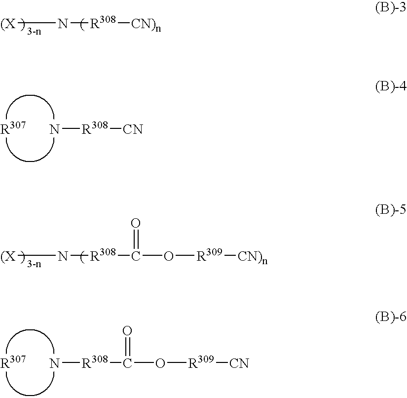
[(X]N[R308][CN)n].N[R308][CN].[(X]N[R308]C(O[R309][CN)n])=O.N[R308]C(O[R309][CN])=O
